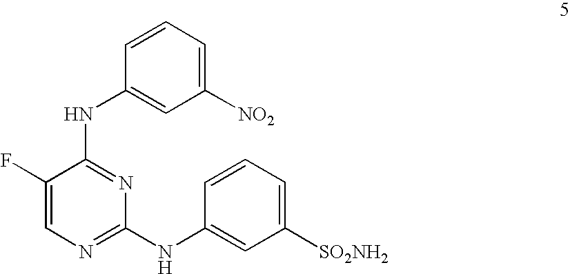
C1(F)=CN=C(NC2=CC([SO2NH2])=CC=C2)N=C1NC1=CC([NO2])=CC=C1
